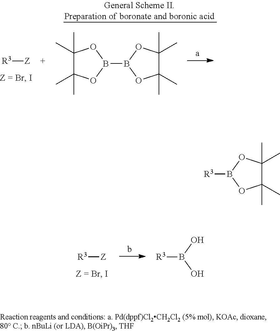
C1(C)(C)C(C)(C)OB([R3])O1.OB(O)[R3].[R3][Z].[R3][Z].C1(C)(C)C(C)(C)OB(B2OC(C)(C)C(C)(C)O2)O1
